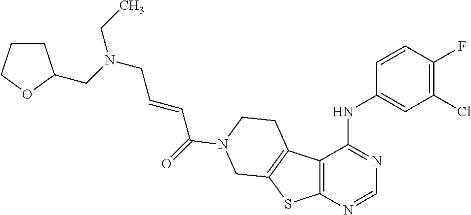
N(CC=CC(=O)N1CCC2=C(SC3=C2C(NC2=CC(Cl)=C(F)C=C2)=NC=N3)C1)(CC)CC1CCCO1
